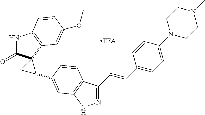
N1=C(C=CC2=CC=C(N3CCN(C)CC3)C=C2)C2=C(N1)C=C(C1CC13C(=O)NC1=C3C=C(OC)C=C1)C=C2
